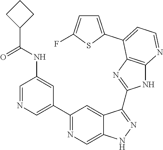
C1=NC=C(C2=NC=C3C(=C2)C(C2=NC4=C(N2)N=CC=C4C2=CC=C(F)S2)=NN3)C=C1NC(C1CCC1)=O
